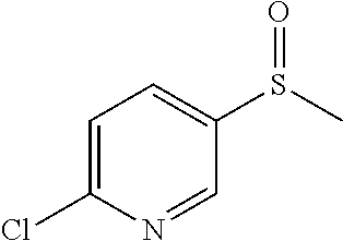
C1=C(Cl)N=CC(S(C)=O)=C1
